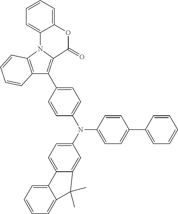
C12=C(N3C(=C1C1=CC=C(N(C4=CC=C(C5=CC=CC=C5)C=C4)C4=CC=C5C(=C4)C(C)(C)C4=CC=CC=C54)C=C1)C(=O)OC1=CC=CC=C31)C=CC=C2
